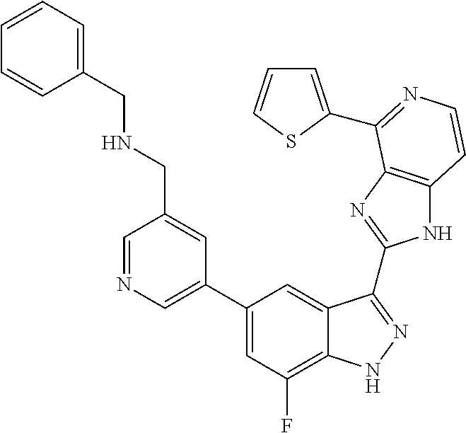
C1=C(C2=CC(F)=C3C(=C2)C(C2=NC4=C(N2)C=CN=C4C2=CC=CS2)=NN3)C=C(CNCC2=CC=CC=C2)C=N1
